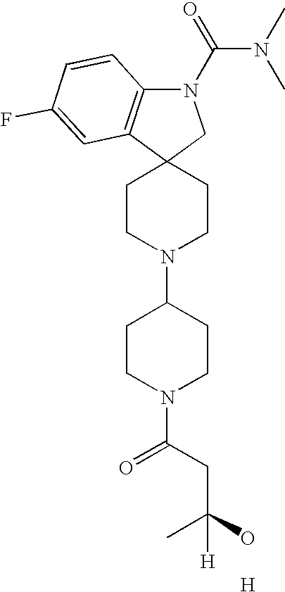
C1CN(C2CCN(C(CC(O)(C)[H])=O)CC2)CCC12CN(C(N(C)C)=O)C1=C2C=C(F)C=C1.[H]
